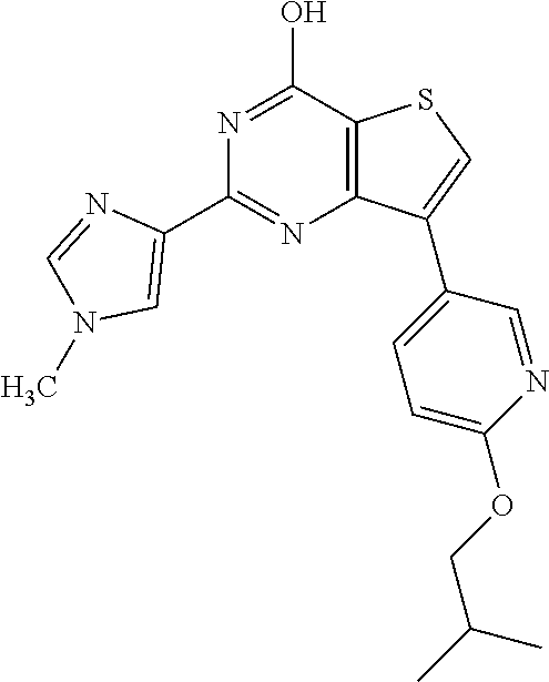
N1=C(O)C2=C(N=C1C1=CN(C)C=N1)C(C1=CC=C(OCC(C)C)N=C1)=CS2
